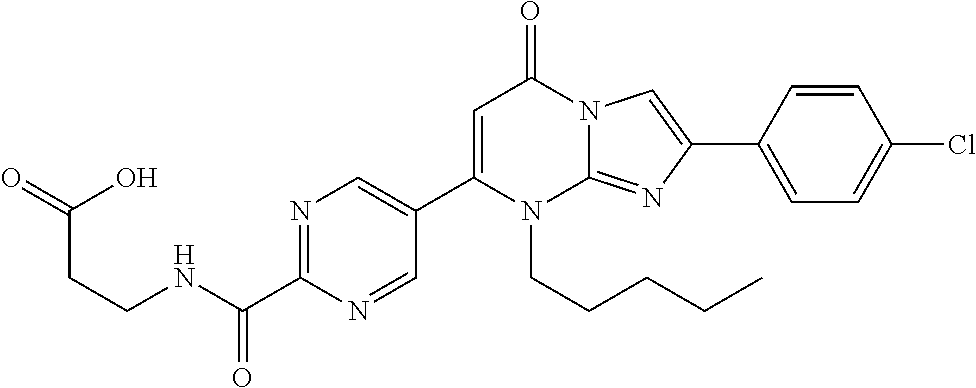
N1=C(C(NCCC(=O)O)=O)N=CC(C2=CC(=O)N3C(=NC(C4=CC=C(Cl)C=C4)=C3)N2CCCCC)=C1
